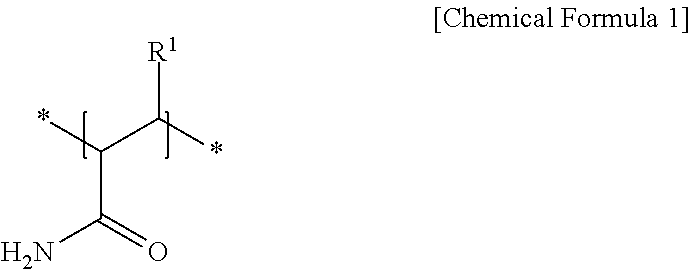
*C(C(*)[R1])C(N)=O
